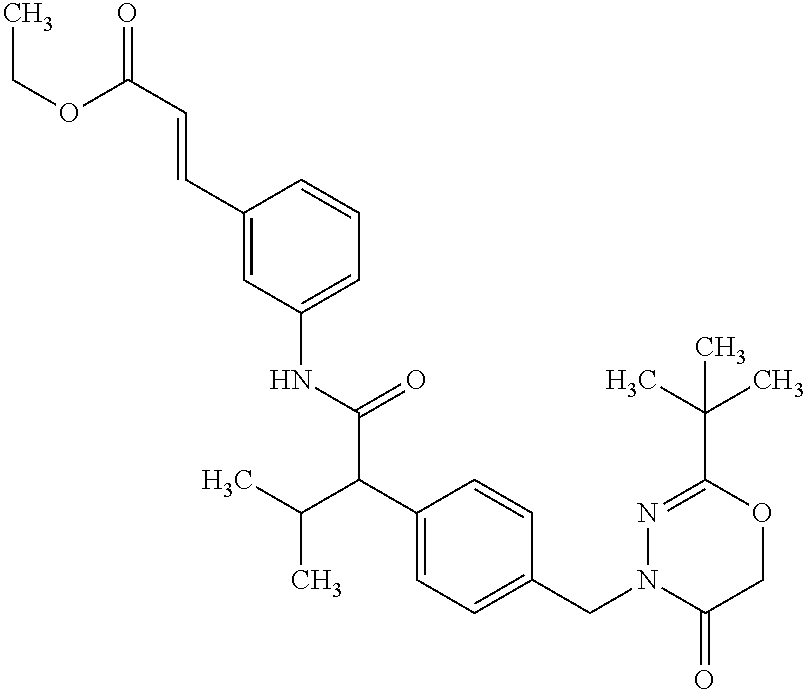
C1(NC(C(C2=CC=C(CN3C(=O)COC(C(C)(C)C)=N3)C=C2)C(C)C)=O)=CC=CC(C=CC(=O)OCC)=C1
